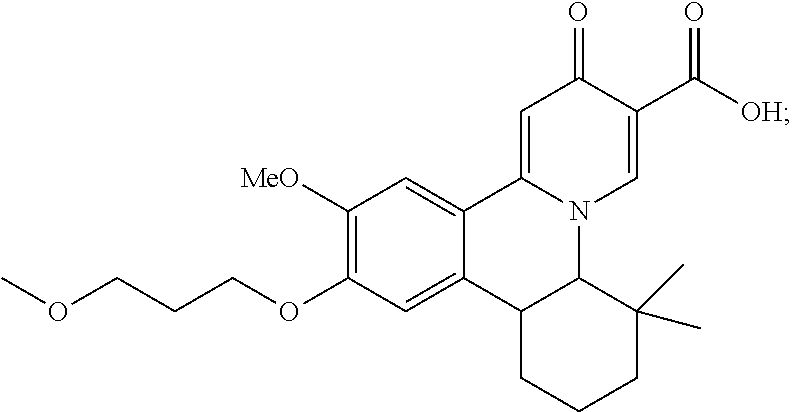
C1([MeO])=C(OCCCOC)C=C2C(=C1)C1=CC(=O)C(C([OH])=O)=CN1C1C2CCCC1(C)C
